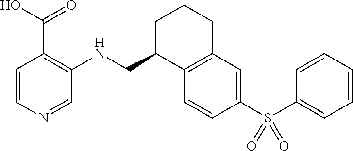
C1=CN=CC(NCC2C3=C(CCC2)C=C(S(C2=CC=CC=C2)(=O)=O)C=C3)=C1C(O)=O
